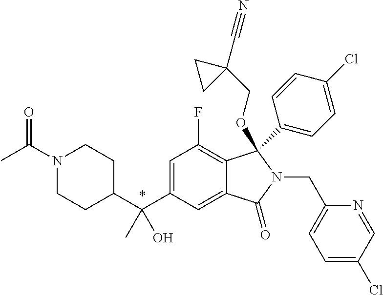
C1=C(C(C2CCN(C(C)=O)CC2)(O)C)C=C2C(=C1F)C(OCC1(C#N)CC1)(C1=CC=C(Cl)C=C1)N(CC1=CC=C(Cl)C=N1)C2=O
